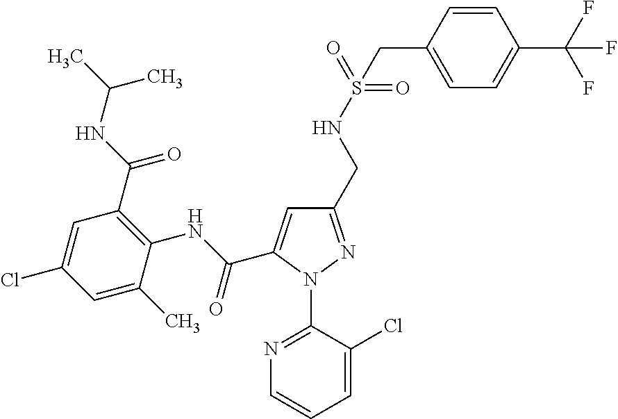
C(C1=CC(CNS(CC2=CC=C(C(F)(F)F)C=C2)(=O)=O)=NN1C1=NC=CC=C1Cl)(NC1=C(C(NC(C)C)=O)C=C(Cl)C=C1C)=O
